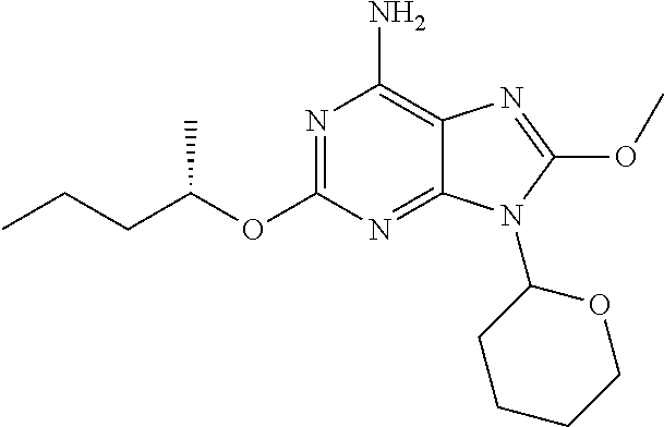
N1=C(OC(CCC)C)N=C2C(=C1N)N=C(OC)N2C1CCCCO1
